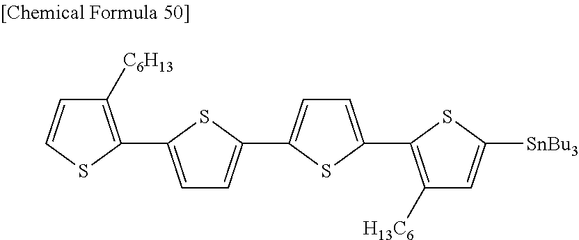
C1([C6H13])=C(C2=CC=C(C3=CC=C(C4=C([H13C6])C=C([SnBu3])S4)S3)S2)SC=C1
